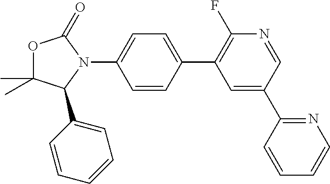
C1(C2=C(F)N=CC(C3=NC=CC=C3)=C2)=CC=C(N2C(=O)OC(C)(C)C2C2=CC=CC=C2)C=C1
